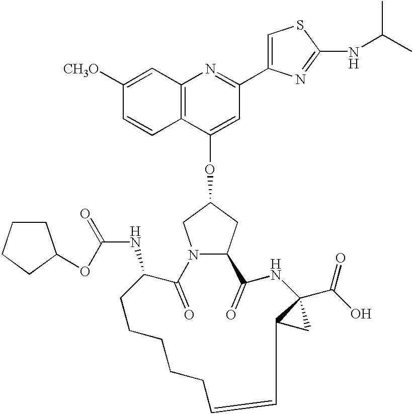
C12=C(C(OC3CN4C(C3)C(=O)NC3(C(O)=O)C(C3)C=CCCCCCC(NC(OC3CCCC3)=O)C4=O)=CC(C3=CSC(NC(C)C)=N3)=N1)C=CC([CH3O])=C2
